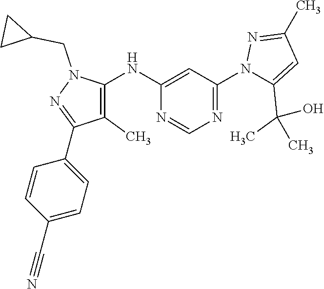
C1=CC(C#N)=CC=C1C1=NN(CC2CC2)C(NC2=CC(N3C(C(C)(O)C)=CC(C)=N3)=NC=N2)=C1C
